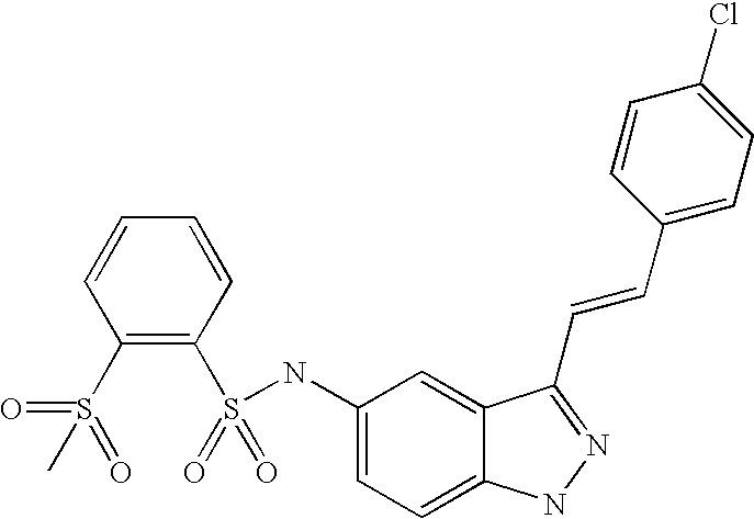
C1=CC=CC(S(=O)(=O)NC2=CC=C3C(=C2)C(C=CC2=CC=C(Cl)C=C2)=NN3)=C1S(=O)(C)=O
